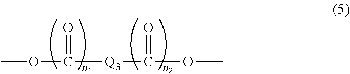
COC([Q3]C(OC)=O)=O
